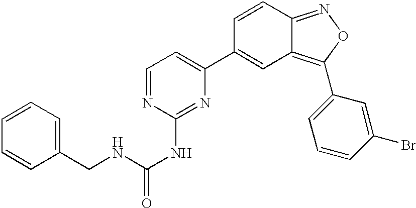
C12=C(C3=CC=CC(Br)=C3)ON=C1C=CC(C1=CC=NC(NC(=O)NCC3=CC=CC=C3)=N1)=C2
